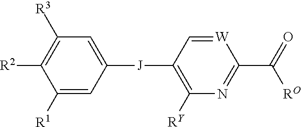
C1([R1])=CC([J]C2=C([RY])N=C(C(=O)[RO])[W]=C2)=CC([R3])=C1[R2]
